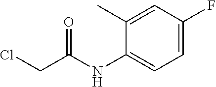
C(CCl)(=O)NC1=CC=C(F)C=C1C
